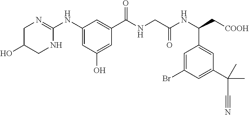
C1C(O)CNC(NC2=CC(O)=CC(C(NCC(=O)NC(C3=CC(C(C)(C)C#N)=CC(Br)=C3)C[COOH])=O)=C2)=N1
